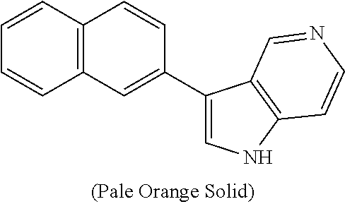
C1=CC2=C(C=C1)C=CC(C1=CNC3=C1C=NC=C3)=C2
